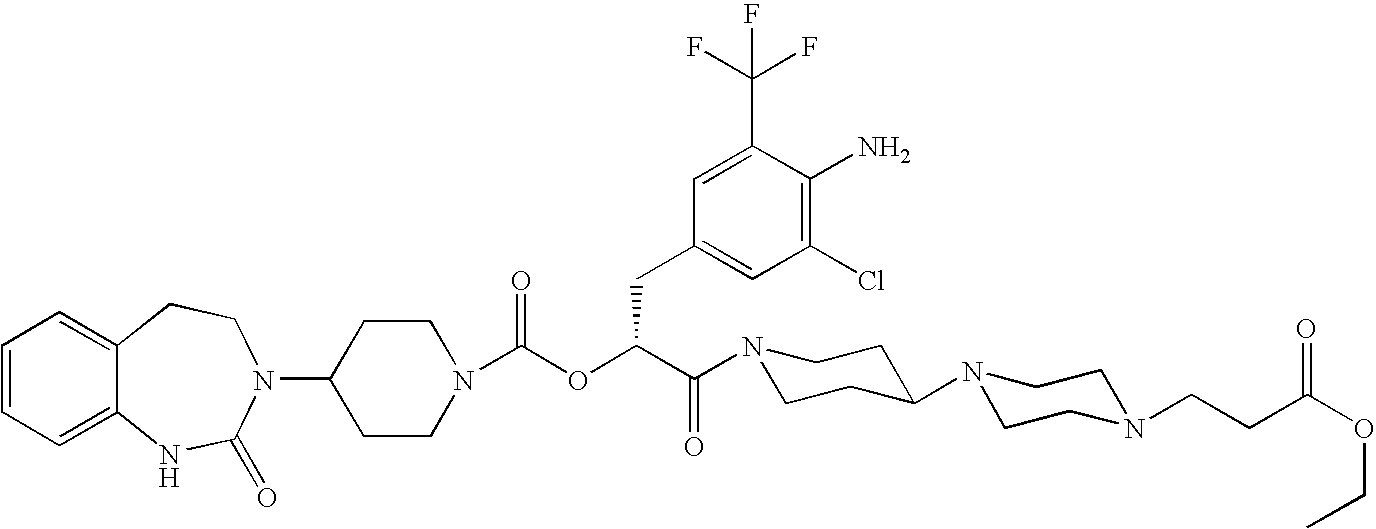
N1(C(C(OC(N2CCC(N3C(=O)NC4=CC=CC=C4CC3)CC2)=O)CC2=CC(Cl)=C(N)C(C(F)(F)F)=C2)=O)CCC(N2CCN(CCC(OCC)=O)CC2)CC1
